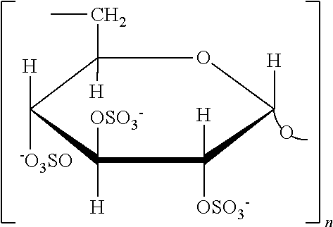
C1(CC)([H])C([H])([-O3SO])C([H])([OSO3-])C([H])([OSO3-])C([H])O1.O
